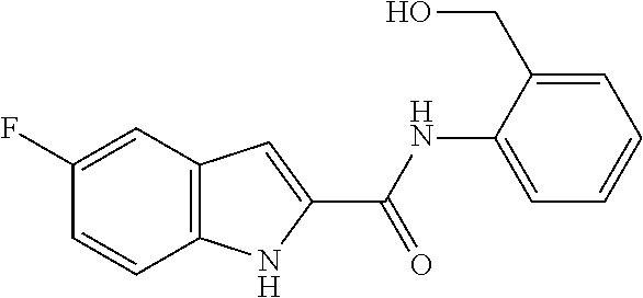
C1(F)=CC2=C(C=C1)NC(C(NC1=CC=CC=C1CO)=O)=C2
